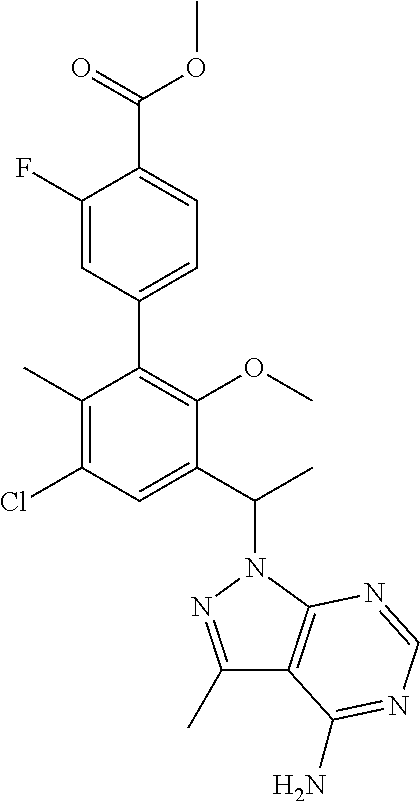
C1(C)=C(Cl)C=C(C(C)N2N=C(C)C3=C2N=CN=C3N)C(OC)=C1C1=CC=C(C(=O)OC)C(F)=C1
